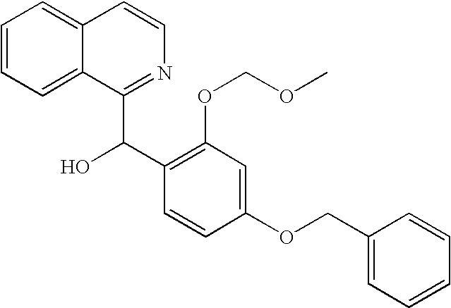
C1=CC=C2C(=C1)C=CN=C2C(C1=C(OCOC)C=C(OCC2=CC=CC=C2)C=C1)O
